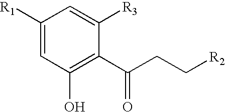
C1([R1])=CC(O)=C(C(=O)CC[R2])C([R3])=C1
